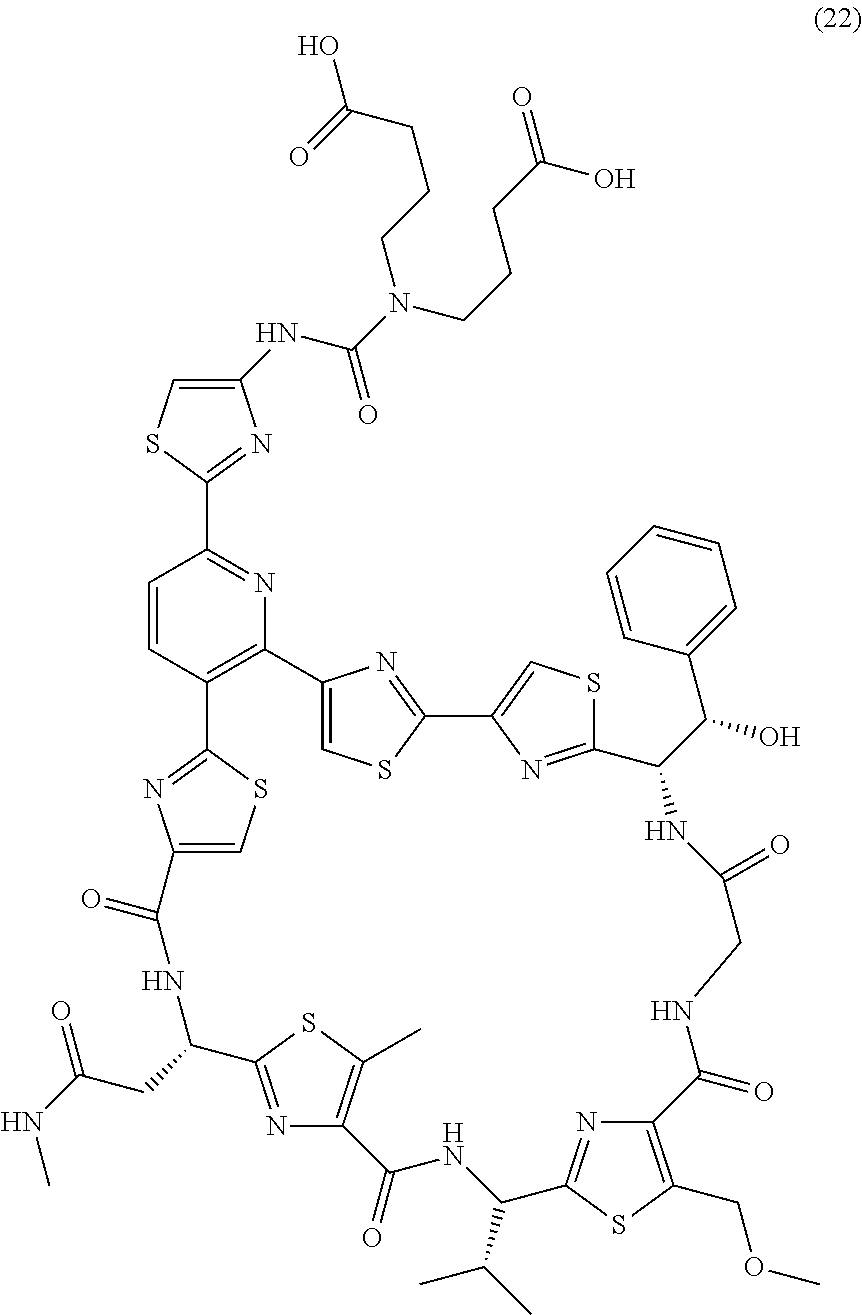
N(C1=CSC(C2=NC3=C(C=C2)C2=NC(=CS2)C(=O)NC(CC(=O)NC)C2=NC(=C(C)S2)C(=O)NC(C(C)C)C2=NC(=C(COC)S2)C(=O)NCC(=O)NC(C(O)C2=CC=CC=C2)C2=NC(=CS2)C2=NC3=CS2)=N1)C(N(CCCC(=O)O)CCCC(O)=O)=O
